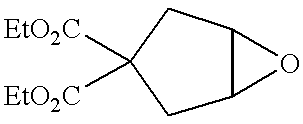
C1C2C(CC1([EtO2C])[EtO2C])O2
